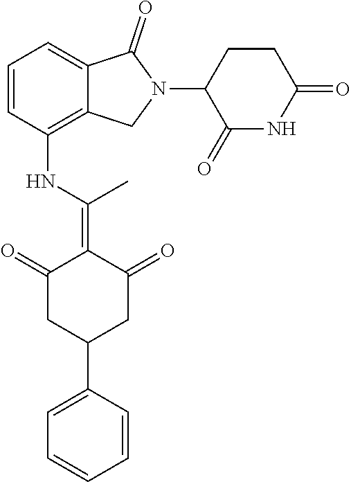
C1=CC(NC(=C2C(=O)CC(C3=CC=CC=C3)CC2=O)C)=C2C(=C1)C(=O)N(C1C(=O)NC(=O)CC1)C2
